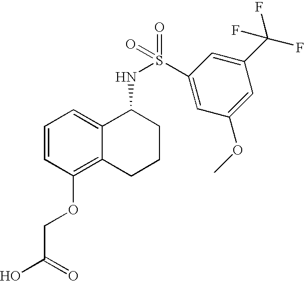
C1=CC(OCC(O)=O)=C2C(=C1)C(NS(=O)(C1=CC(OC)=CC(C(F)(F)F)=C1)=O)CCC2
